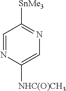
C1=NC([NHC(O)CH3])=CN=C1[SnMe3]
